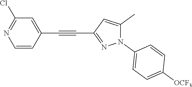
C1=CC(C#CC2=NN(C3=CC=C([OCF3])C=C3)C(C)=C2)=CC(Cl)=N1
